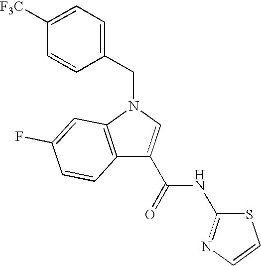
C12=C(N(CC3=CC=C([F3C])C=C3)C=C1C(NC1=NC=CS1)=O)C=C(F)C=C2
